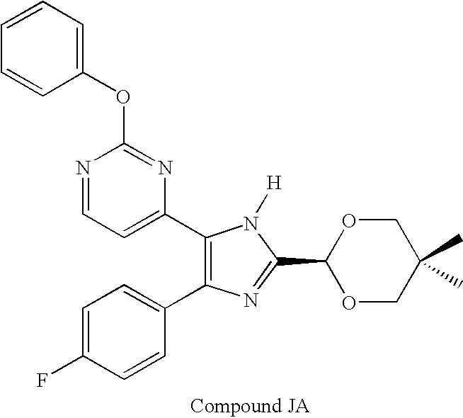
C1(OC2=NC(C3=C(C4=CC=C(F)C=C4)N=C(C4OCC(C)(C)CO4)N3[H])=CC=N2)=CC=CC=C1
